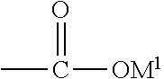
CC([OM1])=O
